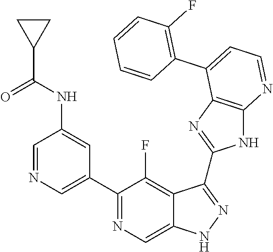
C1=NC=C(C2=NC=C3C(=C2F)C(C2=NC4=C(N2)N=CC=C4C2=C(F)C=CC=C2)=NN3)C=C1NC(=O)C1CC1
